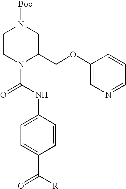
C1CN(C(NC2=CC=C(C([R])=O)C=C2)=O)C(COC2=CN=CC=C2)CN1[Boc]
